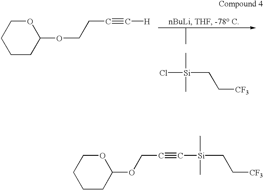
C1CCC(OCCC#C[H])OC1.Cl[Si](CC[CF3])(C)C.C1CC(OCC#C[Si](CC[CF3])(C)C)OCC1
